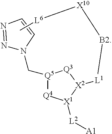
N1=NC=CN1C[Q5]1[Q4][X1]([L2][A1])[X2]([L1][B2][X10][L6]C)[Q3]1
